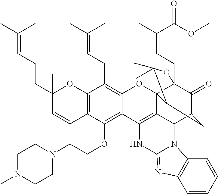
C12=C(C=CC(CCC=C(C)C)(C)O1)C(OCCN1CCN(C)CC1)=C1C(=C2CC=C(C)C)OC23C4(CC=C(C)C(OC)=O)C(=O)C(CC2C(C)(C)O4)C2C3=C1NC1=NC3=C(C=CC=C3)N21
